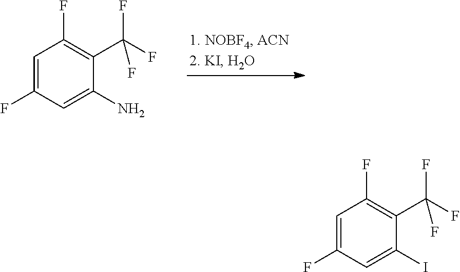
C1=C(F)C=C(N)C(C(F)(F)F)=C1F.C1=C(F)C=C(I)C(C(F)(F)F)=C1F
